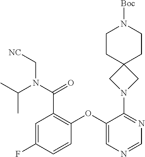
C1=C(F)C=CC(OC2=CN=CN=C2N2CC3(C2)CCN([Boc])CC3)=C1C(N(C[NC])C(C)C)=O
